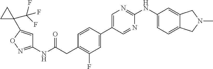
C1(NC(=O)CC2=C(F)C=C(C3=CN=C(NC4=CC=C5C(=C4)CN(C)C5)N=C3)C=C2)=NOC(C2(C(F)(F)F)CC2)=C1
